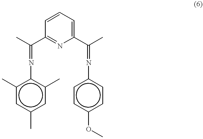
C1=CC=C(C(C)=Nc2ccc(OC)cc2)N=C1C(C)=Nc1c(C)cc(C)cc1C
